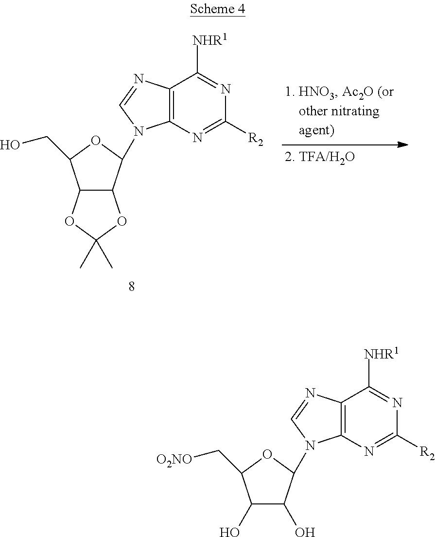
C1(O)C(O)C(N2C3=C(C([NHR1])=NC([R2])=N3)N=C2)OC1C[O2NO].C12C(C(N3C4=C(C([NHR1])=NC([R2])=N4)N=C3)OC1CO)OC(C)(C)O2
